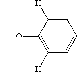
C1=C([H])C(OC)=C([H])C=C1
